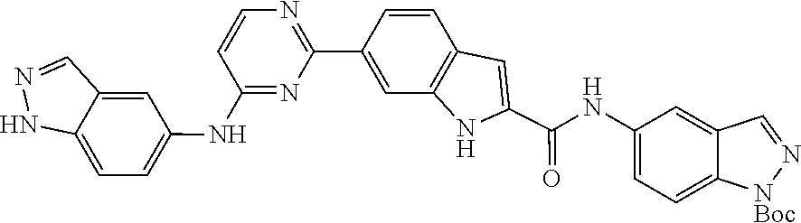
C1=C2C(=CC(NC(C3=CC4=C(C=C(C5=NC=CC(NC6=CC=C7C(=C6)C=NN7)=N5)C=C4)N3)=O)=C1)C=N[NBoc]2
